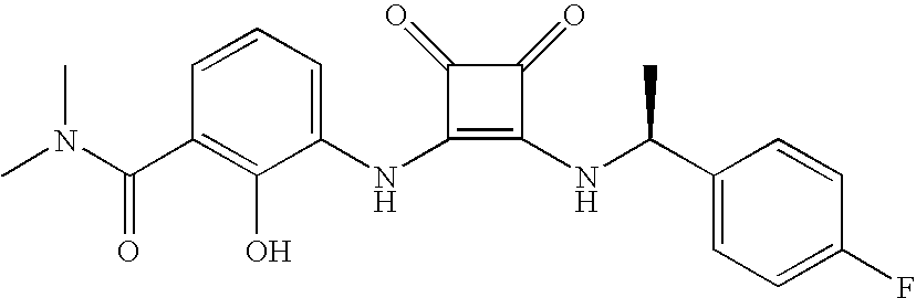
CN(C(C1=C(O)C(NC2=C(NC(C3=CC=C(F)C=C3)C)C(=O)C2=O)=CC=C1)=O)C
